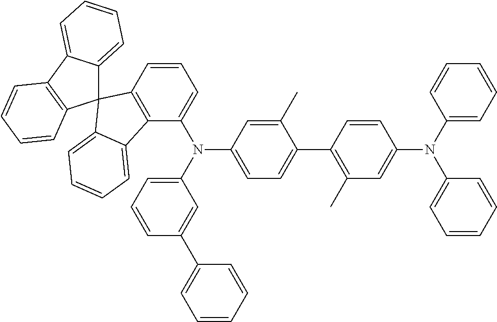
C12=CC=CC=C1C1=C(C=CC=C1)C21C2=C(C(N(C3=CC=C(C4=C(C)C=C(N(C5=CC=CC=C5)C5=CC=CC=C5)C=C4)C(C)=C3)C3=CC=CC(C4=CC=CC=C4)=C3)=CC=C2)C2=CC=CC=C12
